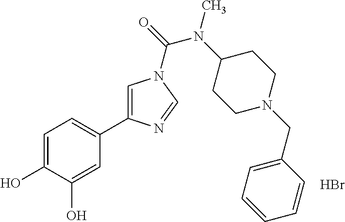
C1=C(O)C(O)=CC(C2=CN(C(=O)N(C3CCN(CC4=CC=CC=C4)CC3)C)C=N2)=C1.Br
